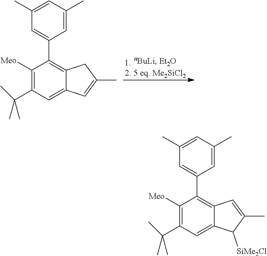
C1=C(C2=C3C(=CC(C(C)(C)C)=C2[Meo])C=C(C)C3)C=C(C)C=C1C.C1=C(C2=C3C(=CC(C(C)(C)C)=C2[Meo])C([SiMe2Cl])C(C)=C3)C=C(C)C=C1C
